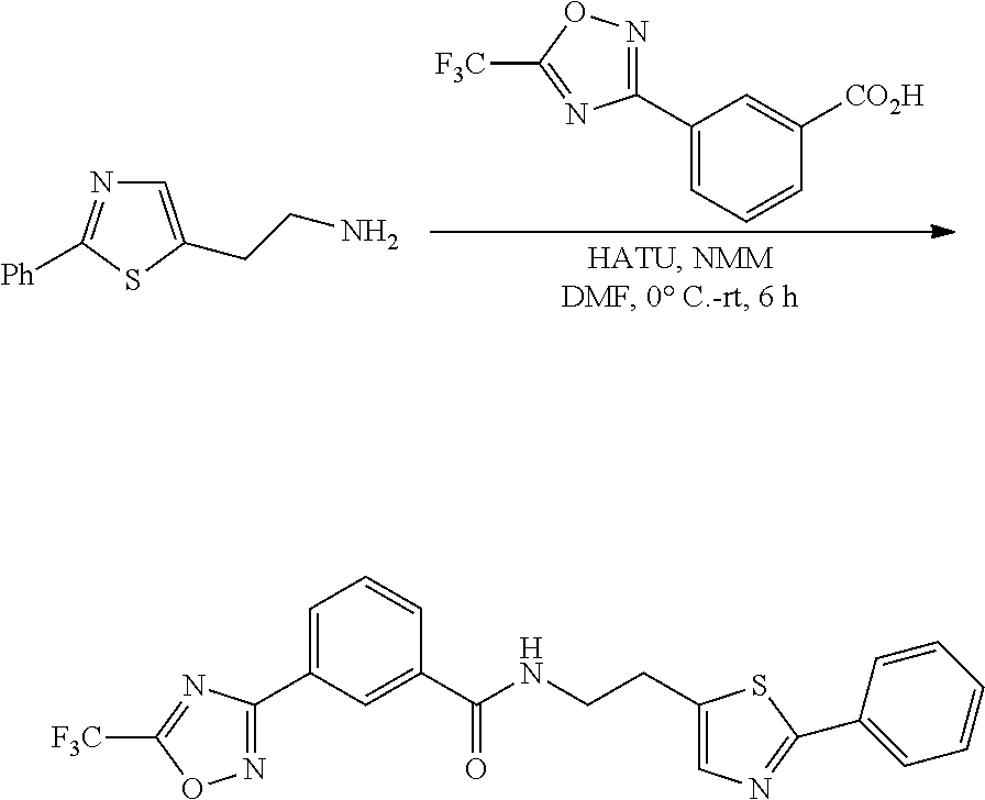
C1(C2=NOC([F3C])=N2)=CC=CC([CO2H])=C1.C1=C(CCN)SC([Ph])=N1.C1(C2=NOC([F3C])=N2)=CC=CC(C(NCCC2=CN=C(C3=CC=CC=C3)S2)=O)=C1
